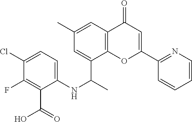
C12=C(C=C(C)C=C1C(C)NC1=CC=C(Cl)C(F)=C1C(O)=O)C(=O)C=C(C1=NC=CC=C1)O2
